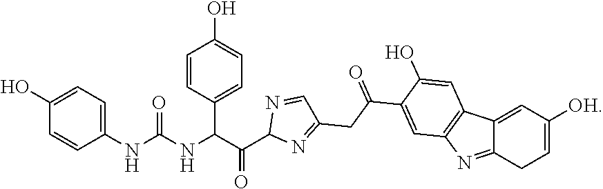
C1(O)=CC=C(NC(NC(C(C2N=C(CC(C3=CC4=C(C=C3O)C3=CC([OH])=CCC3=N4)=O)C=N2)=O)C2=CC=C(O)C=C2)=O)C=C1
